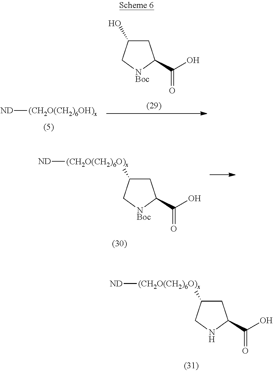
[ND][(CH2O(CH2)6OH)x].C1C(O)C[NBoc]C1C(=O)O.[ND][(CH2O(CH2)6O)x]C1CC(C(=O)O)[NBoc]C1.[ND][(CH2O(CH2)6O)x]C1CC(C(=O)O)NC1
